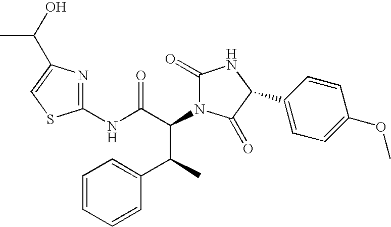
C1(NC(C(N2C(=O)NC(C3=CC=C(OC)C=C3)C2=O)C(C2=CC=CC=C2)C)=O)=NC(C(O)C)=CS1
